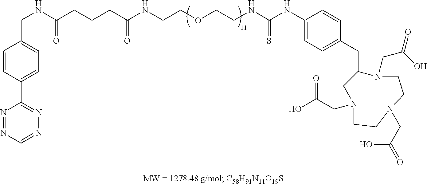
N1=NC=NN=C1C1=CC=C(CNC(CCCC(NCCOCCNC(NC2=CC=C(CC3CN(CC(O)=O)CCN(CC(O)=O)CCN3CC(O)=O)C=C2)=S)=O)=O)C=C1
